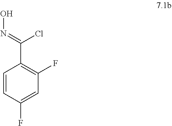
C1=CC(F)=CC(F)=C1C(=NO)Cl
